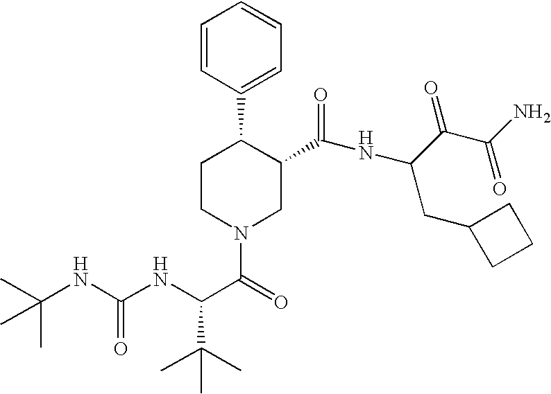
C(NC(NC(C(=O)N1CC(C(NC(C(C(N)=O)=O)CC2CCC2)=O)C(C2=CC=CC=C2)CC1)C(C)(C)C)=O)(C)(C)C
